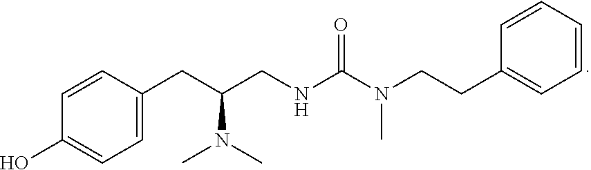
C1=C(CC(N(C)C)CNC(=O)N(CCC2=CC=CC=C2)C)C=CC(O)=C1
